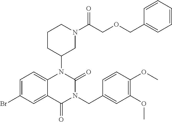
C1=C(Br)C=C2C(=C1)N(C1CN(C(COCC3=CC=CC=C3)=O)CCC1)C(=O)N(CC1=CC(OC)=C(OC)C=C1)C2=O
